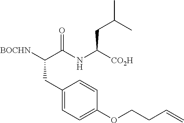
[BOCHN]C(C(NC([CO2H])CC(C)C)=O)CC1=CC=C(OCCC=C)C=C1
